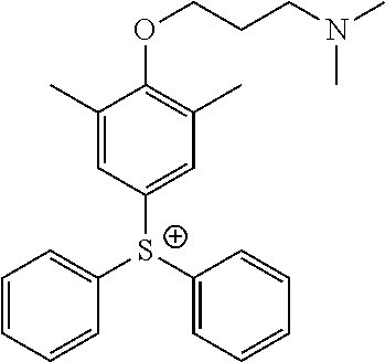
C1=CC=CC([S+](C2=CC(C)=C(OCCCN(C)C)C(C)=C2)C2=CC=CC=C2)=C1
